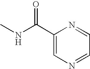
C1=NC(C(NC)=O)=CN=C1
